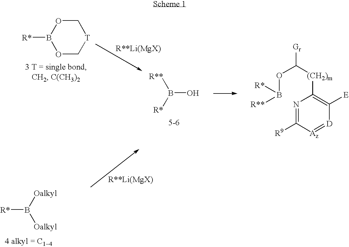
O1C[T]COB1[R*].[R**]B([R*])O.[Gr]C(OB([R**])[R*])[(CH2)m]C1=C([E])[D]=[Az]C([R9])=N1.[Oalkyl]B([Oalkyl])[R*]
